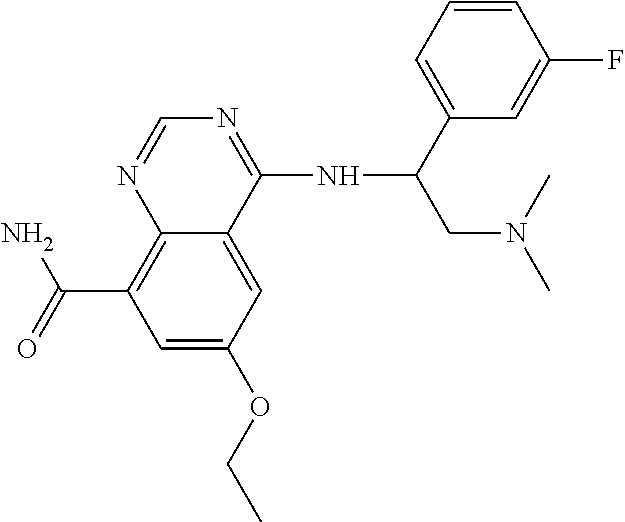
C(C1=C2C(=CC(OCC)=C1)C(NC(C1=CC=CC(F)=C1)CN(C)C)=NC=N2)(=O)N
